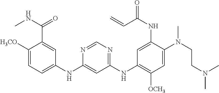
C1(NC2=CC=C([OCH3])C(C(NC)=O)=C2)=CC(NC2=C([OCH3])C=C(N(CCN(C)C)C)C(NC(=O)C=C)=C2)=NC=N1
